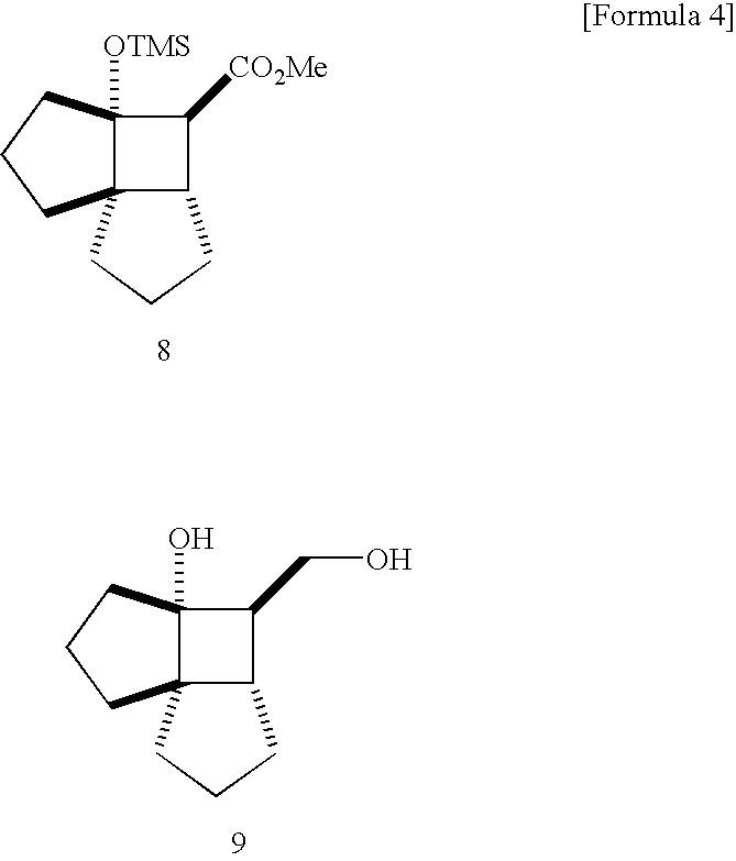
C1([CO2Me])C2([OTMS])C3(C1CCC3)CCC2.C1(CO)C2(O)C3(C1CCC3)CCC2
